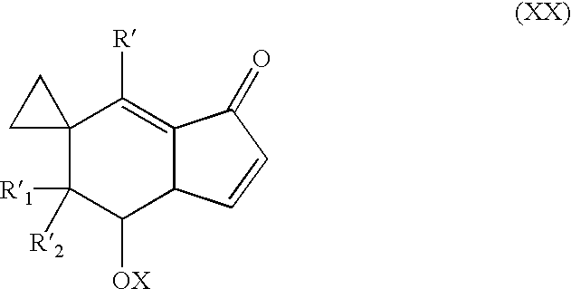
C12(C([R1])([R2])C([OX])C3C(=C1[R])C(=O)C=C3)CC2
